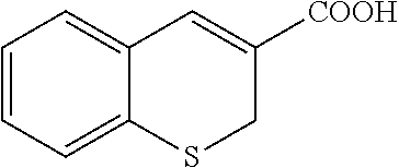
C1=CC=C2C(=C1)C=C([COOH])CS2
